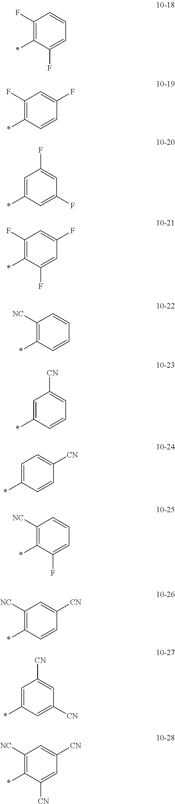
C1(F)=C(*)C=CC(F)=C1.C1(F)=C(*)C(F)=CC=C1.C1=C(*)C=C(F)C=C1F.C1(F)=C(*)C(F)=CC(F)=C1.C1([NC])=C(*)C=CC=C1.C1=C(*)C=CC=C1[CN].C1=C(*)C=CC([CN])=C1.C1([NC])=C(*)C(F)=CC=C1.C1([NC])=C(*)C=CC([CN])=C1.C1=C(*)C=C([CN])C=C1[CN].C1([NC])=C(*)C([CN])=CC([CN])=C1
